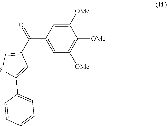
C(C1=CC([OMe])=C([OMe])C([OMe])=C1)(C1=CSC(C2=CC=CC=C2)=C1)=O
